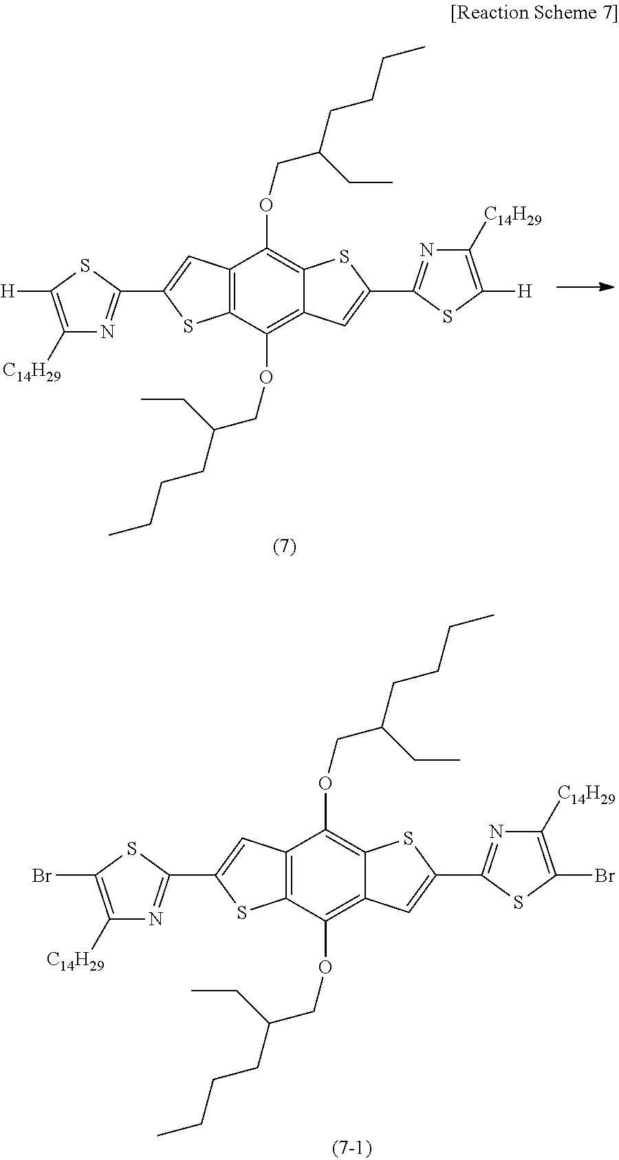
C12=C(C(OCC(CCCC)CC)=C3C(=C1OCC(CCCC)CC)SC(C1=NC([C14H29])=C(Br)S1)=C3)SC(C1=NC([C14H29])=C(Br)S1)=C2.C12=C(C(OCC(CCCC)CC)=C3C(=C1OCC(CCCC)CC)SC(C1=NC([C14H29])=C([H])S1)=C3)SC(C1=NC([C14H29])=C([H])S1)=C2
